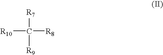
[R10]C([R8])([R7])[R9]
